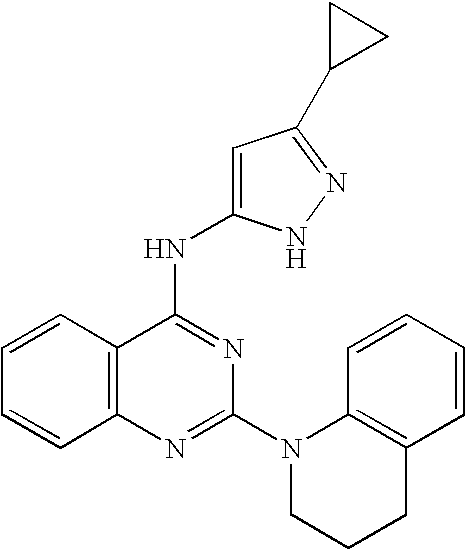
C12=C(N=C(N3CCCC4=C3C=CC=C4)N=C1NC1=CC(C3CC3)=NN1)C=CC=C2
